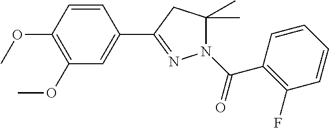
C1(OC)=C(OC)C=CC(C2=NN(C(=O)C3=C(F)C=CC=C3)C(C)(C)C2)=C1
